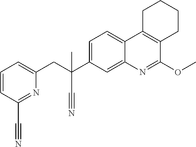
C1=C(C(CC2=CC=CC(C#N)=N2)(C#N)C)C=C2C(=C1)C1=C(C(OC)=N2)CCCC1
